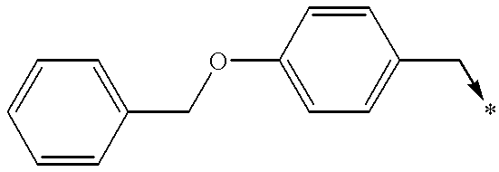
C1=CC(COC2=CC=C(C->*)C=C2)=CC=C1
